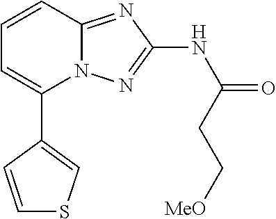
C1(C2=CSC=C2)=CC=CC2=NC(NC(=O)CC[MeO])=NN12
